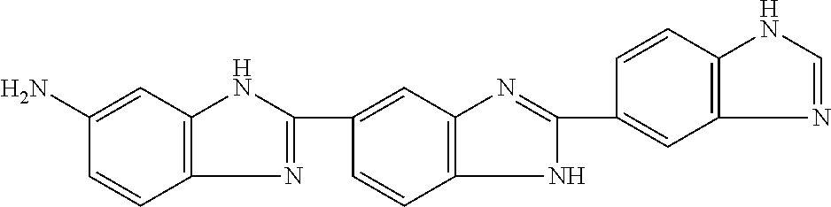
C1=CC(N)=CC2=C1N=C(C1=CC3=C(C=C1)NC(C1=CC4=C(C=C1)NC=N4)=N3)N2
